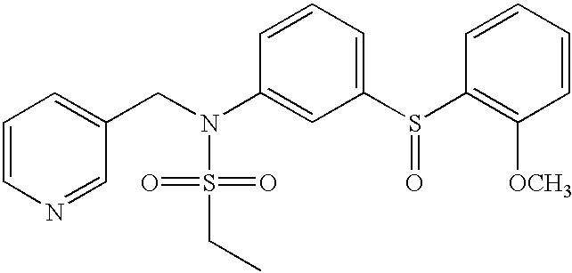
C1=CN=CC(CN(S(=O)(=O)CC)C2=CC(S(C3=C([OCH3])C=CC=C3)=O)=CC=C2)=C1
